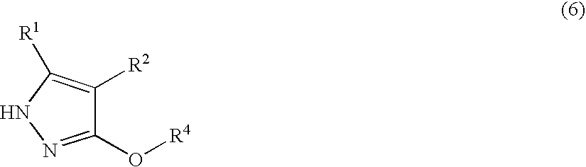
C1(O[R4])=NNC([R1])=C1[R2]
